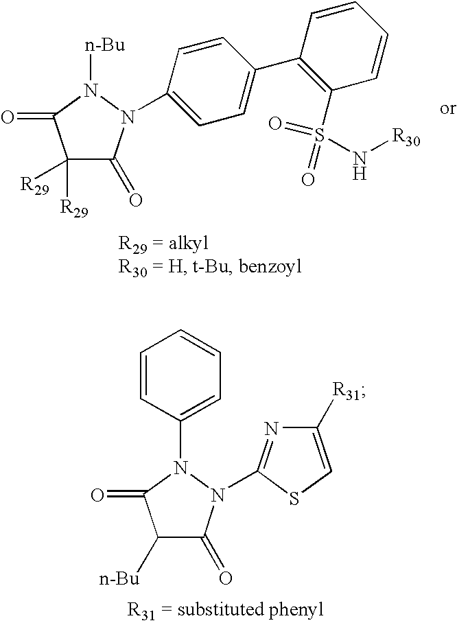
C1=C(C2=C(S(=O)(=O)N[R30])C=CC=C2)C=CC(N2C(=O)C([R29])([R29])C(=O)N2[n-Bu])=C1.C1([n-Bu])C(=O)N(C2=NC([R31])=CS2)N(C2=CC=CC=C2)C1=O
